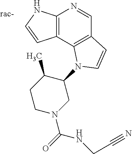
C12=C(C3=C(C=N1)C=CN3C1C(C)CCN(C(=O)NCC#N)C1)C=CN2
